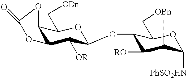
C12C(C([OR])C(OC3C([RO])C4C([PhSO2HN])OC4(C)C3C[OBn])OC1C[OBn])OC(=O)O2
